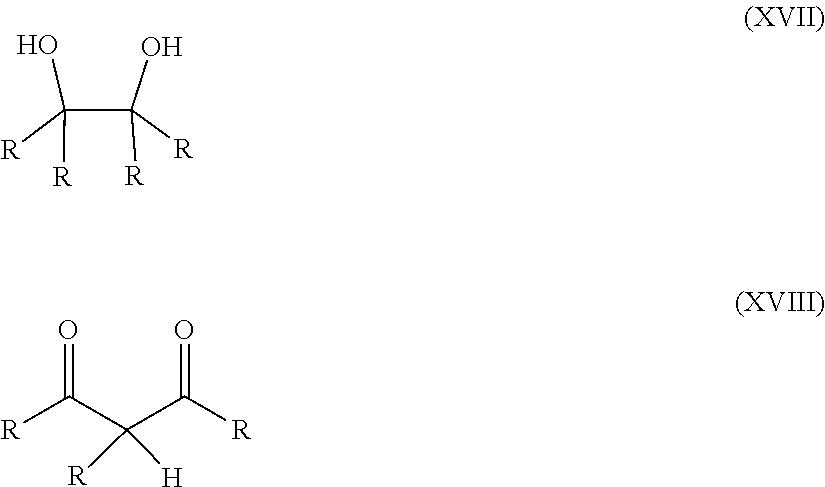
O=C(C(C(=O)[R])([R])[H])[R].C(C(O)([R])[R])(O)([R])[R]
